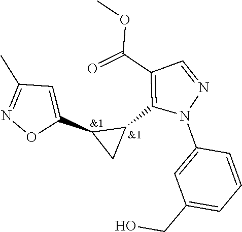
C1=C(N2N=CC(C(=O)OC)=C2C2C(C3=CC(C)=NO3)C2)C=CC=C1CO
